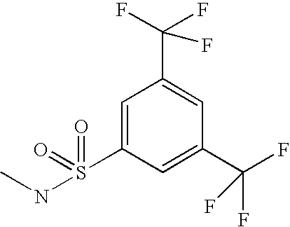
C1=C(S(NC)(=O)=O)C=C(C(F)(F)F)C=C1C(F)(F)F
